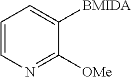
C1=CN=C([OMe])C([BMIDA])=C1
